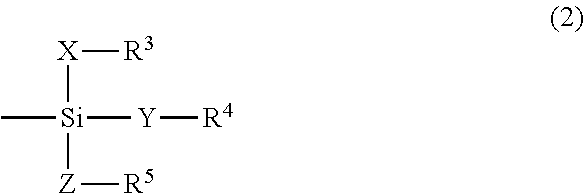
C[Si]([X][R3])([Z][R5])[Y][R4]
